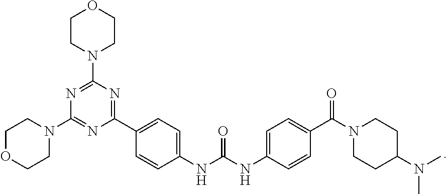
C1(NC(NC2=CC=C(C(N3CCC(N(C)C)CC3)=O)C=C2)=O)=CC=C(C2=NC(N3CCOCC3)=NC(N3CCOCC3)=N2)C=C1
